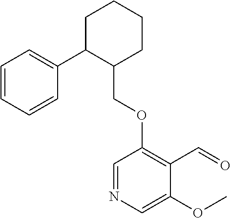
C1C(C2=CC=CC=C2)C(COC2=C(C=O)C(OC)=CN=C2)CCC1
